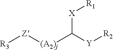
[R3][Z][(A2)j]C([Y][R2])[X][R1]
